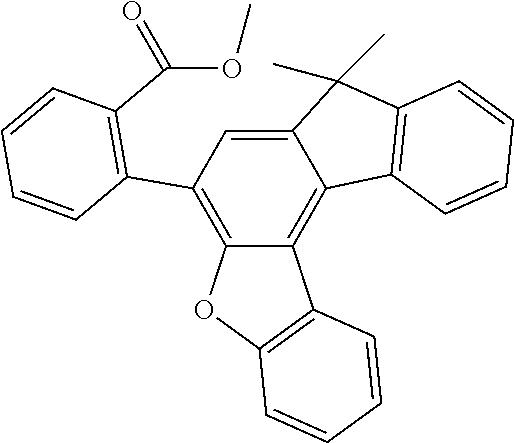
C12=CC(C3=C(C(OC)=O)C=CC=C3)=C3C(=C1C1=C(C2(C)C)C=CC=C1)C1=C(O3)C=CC=C1
